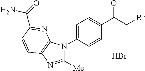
C1(C(CBr)=O)=CC=C(N2C([Me])=NC3=C2N=C(C(N)=O)C=C3)C=C1.Br
